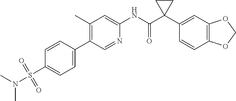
C1(C)=C(C2=CC=C(S(N(C)C)(=O)=O)C=C2)C=NC(NC(C2(C3=CC4=C(C=C3)OCO4)CC2)=O)=C1
